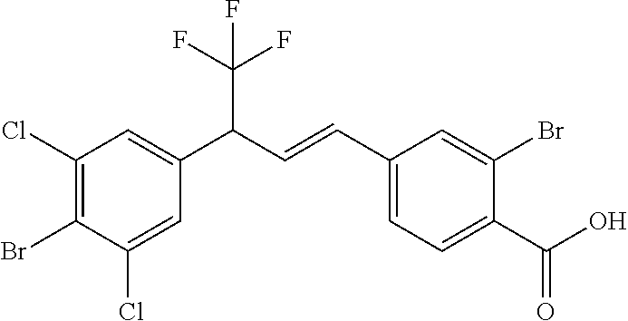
C1(Cl)=C(Br)C(Cl)=CC(C(C=CC2=CC=C(C(O)=O)C(Br)=C2)C(F)(F)F)=C1
